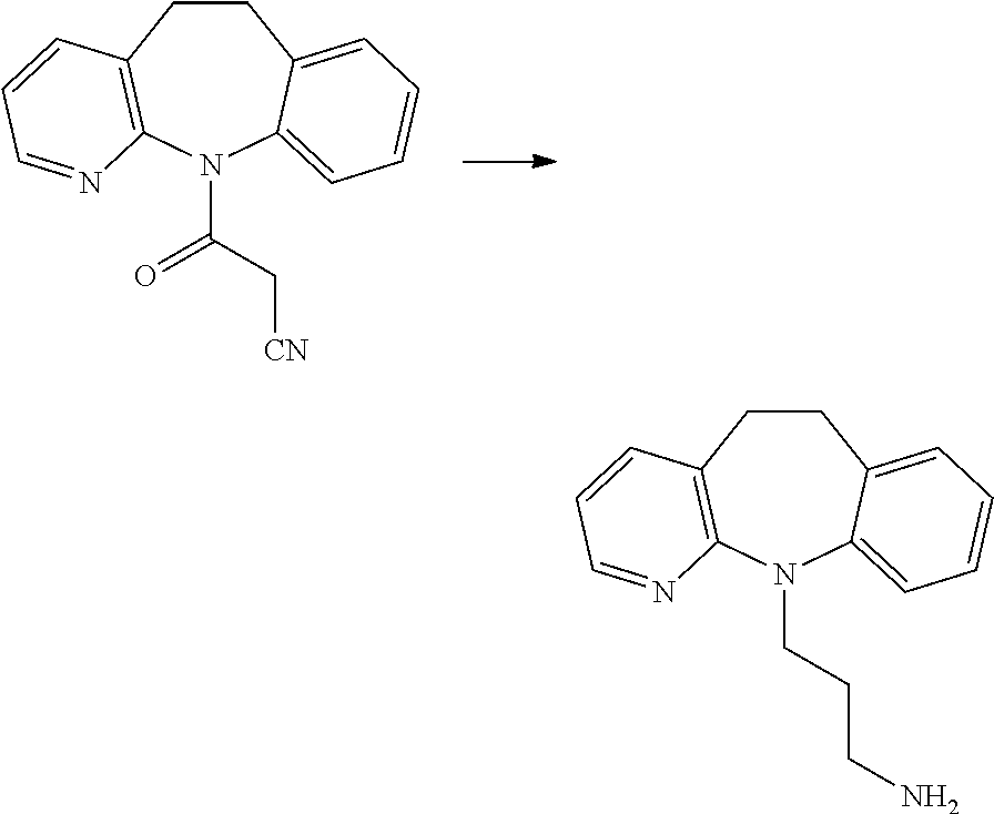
C1CC2=C(N(C(=O)C[CN])C3=CC=CC=C13)N=CC=C2.C1CC2=C(N(CCCN)C3=CC=CC=C13)N=CC=C2
